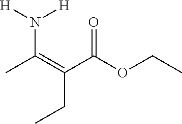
N(C(=C(C(OCC)=O)CC)C)([H])[H]
